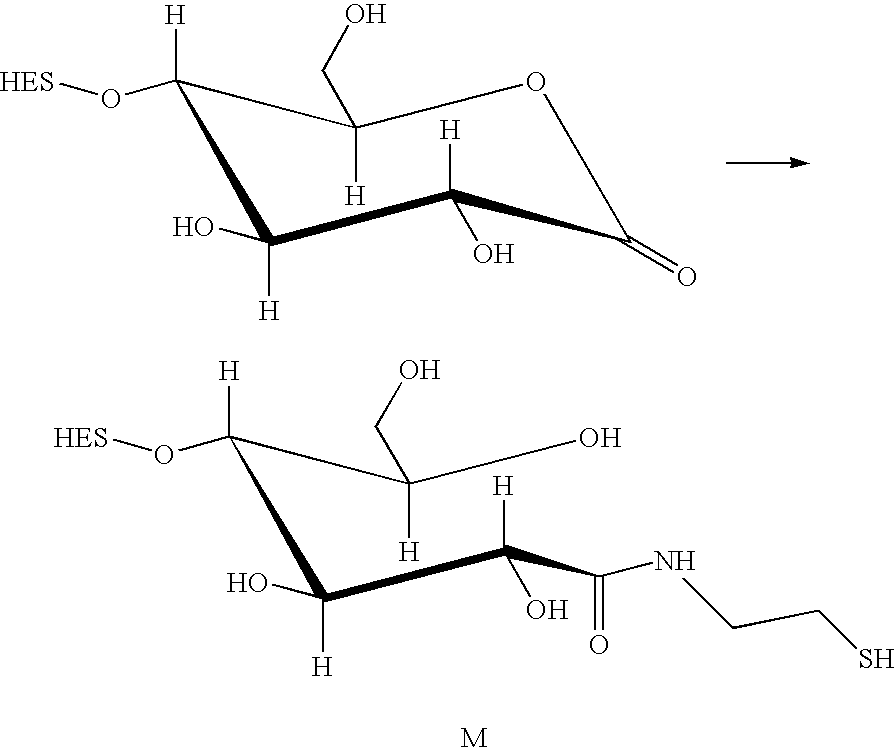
C1(O[HES])([H])C([H])(O)C([H])(O)C(=O)OC1([H])CO.[M].C(C(C([H])(O)C(=O)NCCS)([H])O)(C(O)([H])CO)(O[HES])[H]
